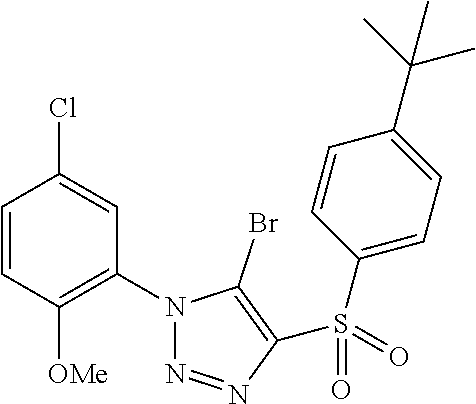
C1=CC([OMe])=C(N2N=NC(S(C3=CC=C(C(C)(C)C)C=C3)(=O)=O)=C2Br)C=C1Cl
